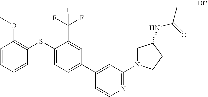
C1=CC=CC(SC2=CC=C(C3=CC(N4CC(NC(C)=O)CC4)=NC=C3)C=C2C(F)(F)F)=C1OC
